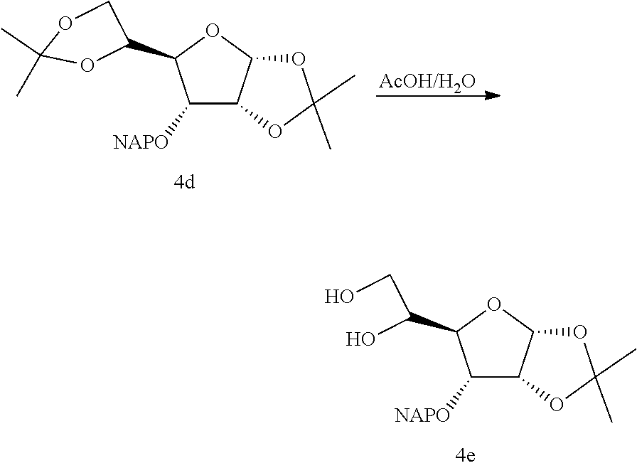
C1([NAPO])C2C(OC1C(CO)O)OC(C)(C)O2.C1([NAPO])C2C(OC1C1COC(C)(C)O1)OC(C)(C)O2.[AcOH/H2O]
